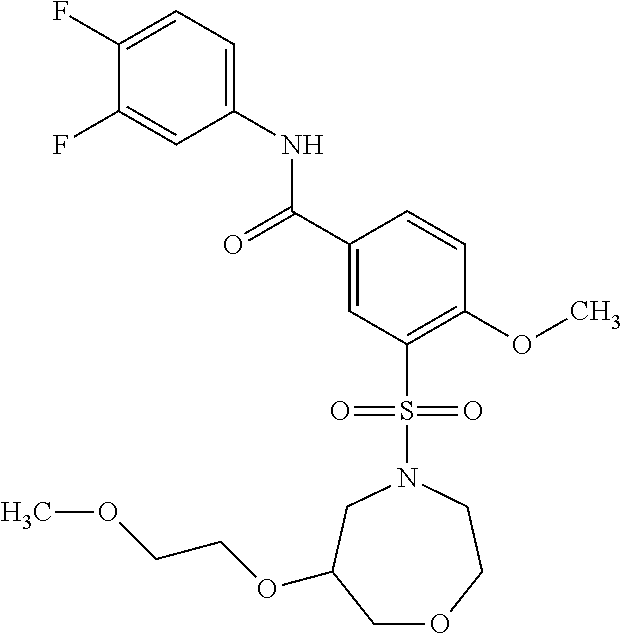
C(C1=CC(S(N2CCOCC(OCCOC)C2)(=O)=O)=C(OC)C=C1)(=O)NC1=CC=C(F)C(F)=C1
